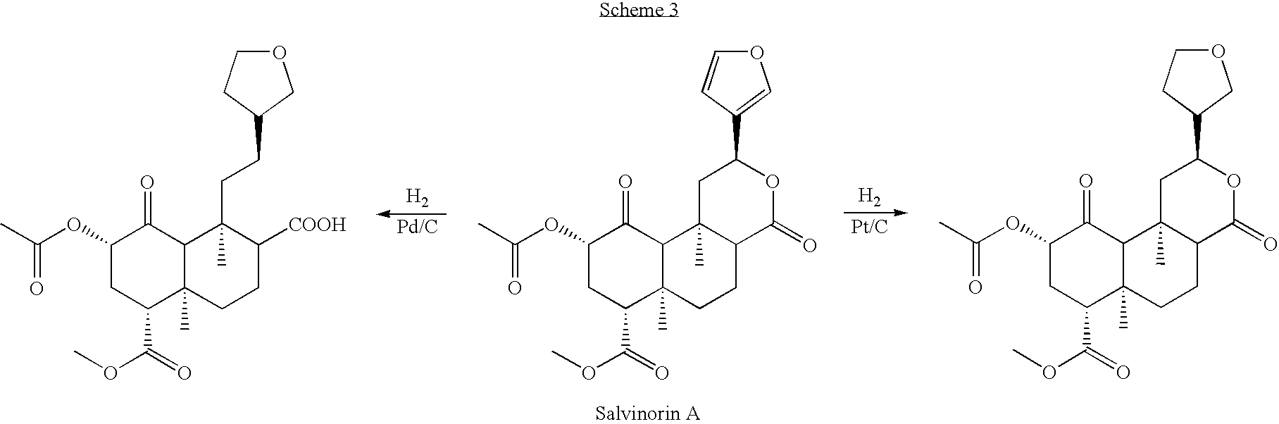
C1(OC(C)=O)CC(C(=O)OC)C2(C)C(C1=O)C(C)(CCC1COCC1)C([COOH])CC2.[H2].[H2].C1(OC(C)=O)CC(C(=O)OC)C2(C)C(C1=O)C1(C)C(CC2)C(=O)OC(C2COCC2)C1.C1(OC(C)=O)CC(C(=O)OC)C2(C)C(C1=O)C1(C)C(CC2)C(=O)OC(C2=COC=C2)C1
